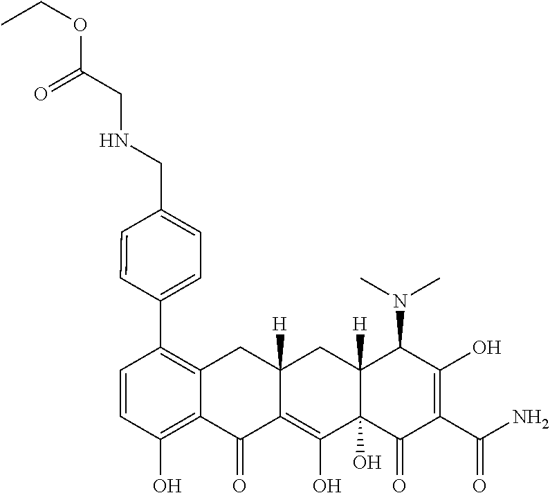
C1=CC(O)=C2C(=C1C1=CC=C(CNCC(OCC)=O)C=C1)CC1([H])C(=C(O)C3(O)C([H])(C1)C(N(C)C)C(O)=C(C(N)=O)C3=O)C2=O
